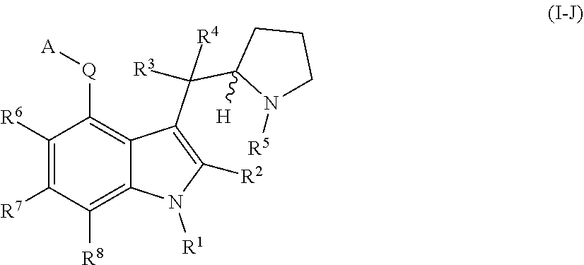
[A][Q]C1=C2C(=C([R8])C([R7])=C1[R6])N([R1])C([R2])=C2C([R3])(C1([H])N([R5])CCC1)[R4]
